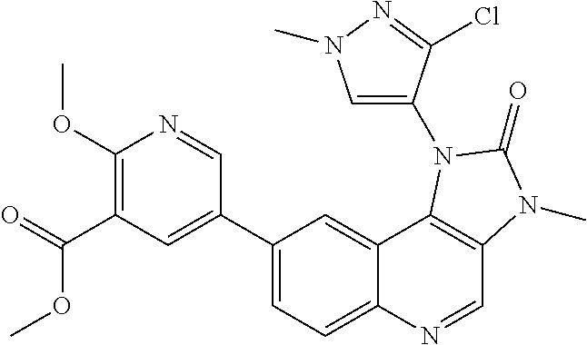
C1(OC)=C(C(=O)OC)C=C(C2=CC=C3C(=C2)C2=C(C=N3)N(C)C(=O)N2C2=CN(C)N=C2Cl)C=N1
